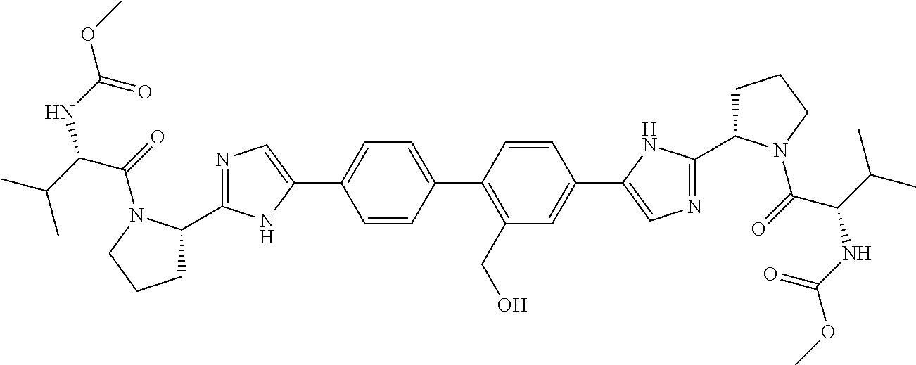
C1=CC(C2=CC=C(C3=CN=C(C4CCCN4C(=O)C(C(C)C)NC(OC)=O)N3)C=C2)=C(CO)C=C1C1=CN=C(C2CCCN2C(=O)C(C(C)C)NC(OC)=O)N1
